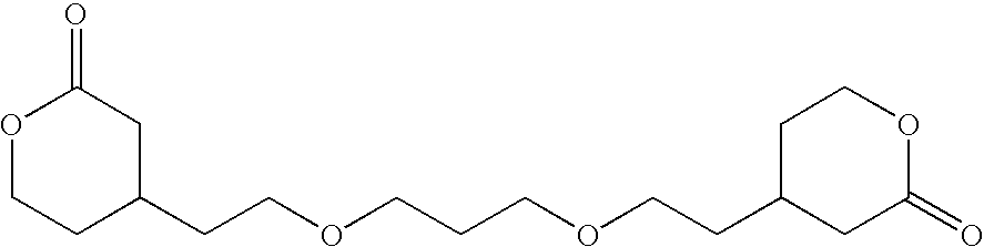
O1CCC(CCOCCCOCCC2CC(=O)OCC2)CC1=O
